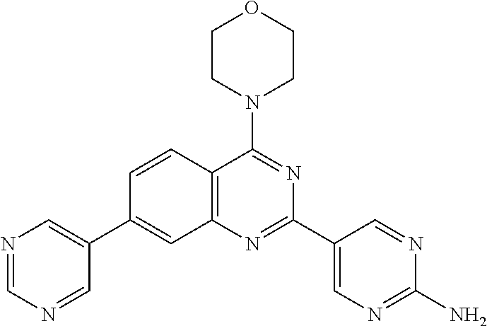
N1=CN=CC(C2=CC3=C(C=C2)C(N2CCOCC2)=NC(C2=CN=C(N)N=C2)=N3)=C1
